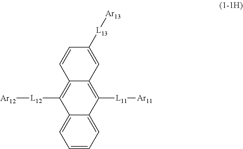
C1=CC=C2C(=C1)C([L12][Ar12])=C1C(=C2[L11][Ar11])C=C([L13][Ar13])C=C1
